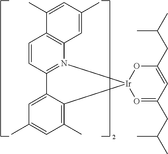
O1=C(CC(C)C)C=C(CC(C)C)O[Ir]12N1=C(C=CC3=C1C=C(C)C=C3C)C1=CC(C)=CC(C)=C12
